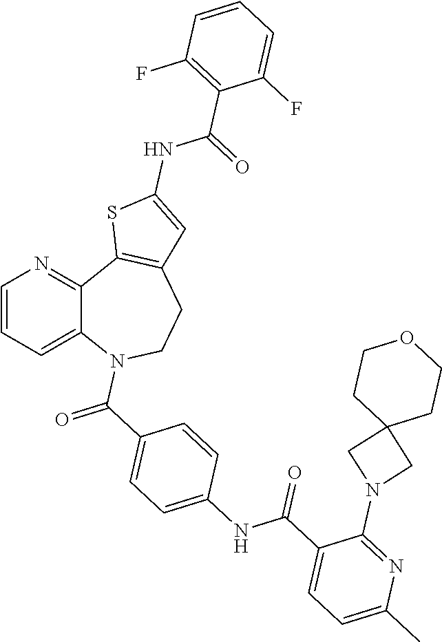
C12=CC=CN=C1C1=C(CCN2C(C2=CC=C(NC(C3=CC=C(C)N=C3N3CC4(C3)CCOCC4)=O)C=C2)=O)C=C(NC(C2=C(F)C=CC=C2F)=O)S1
